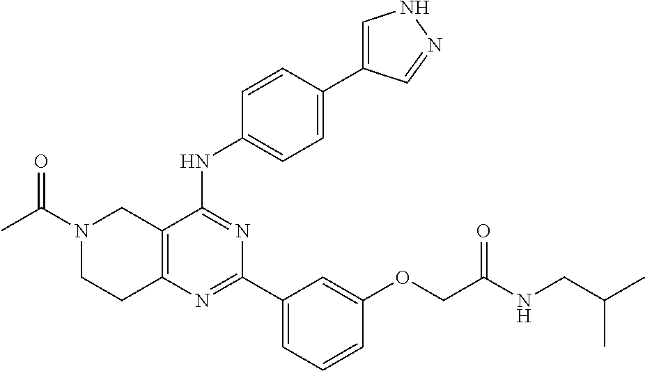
C12=C(C(NC3=CC=C(C4=CNN=C4)C=C3)=NC(C3=CC=CC(OCC(NCC(C)C)=O)=C3)=N1)CN(C(C)=O)CC2
